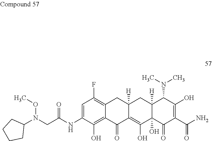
C1=C(NC(CN(C2CCCC2)OC)=O)C(O)=C2C(=C1F)CC1([H])C(=C(O)C3(O)C([H])(C1)C(N(C)C)C(O)=C(C(N)=O)C3=O)C2=O
